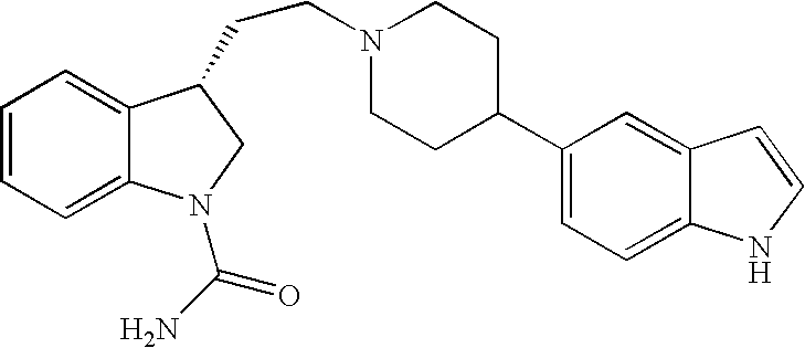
C1=CC=C2C(=C1)C(CCN1CCC(C3=CC=C4C(=C3)C=CN4)CC1)CN2C(N)=O
